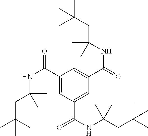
C1(C(NC(CC(C)(C)C)(C)C)=O)=CC(C(NC(CC(C)(C)C)(C)C)=O)=CC(C(=O)NC(CC(C)(C)C)(C)C)=C1
